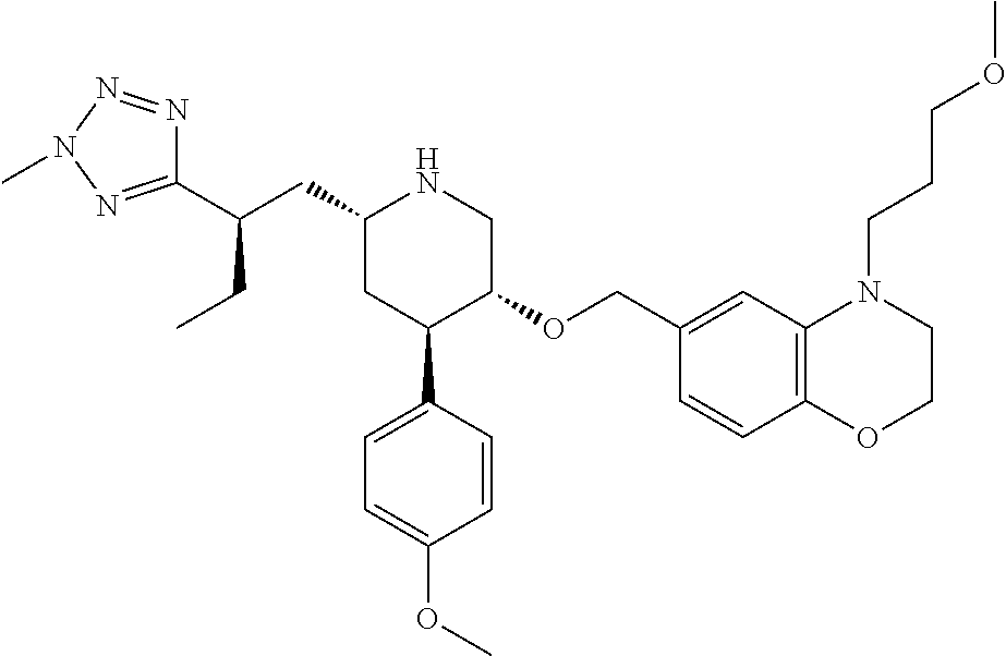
C1(CC(C2=NN(C)N=N2)CC)CC(C2=CC=C(OC)C=C2)C(OCC2=CC3=C(C=C2)OCCN3CCCOC)CN1
